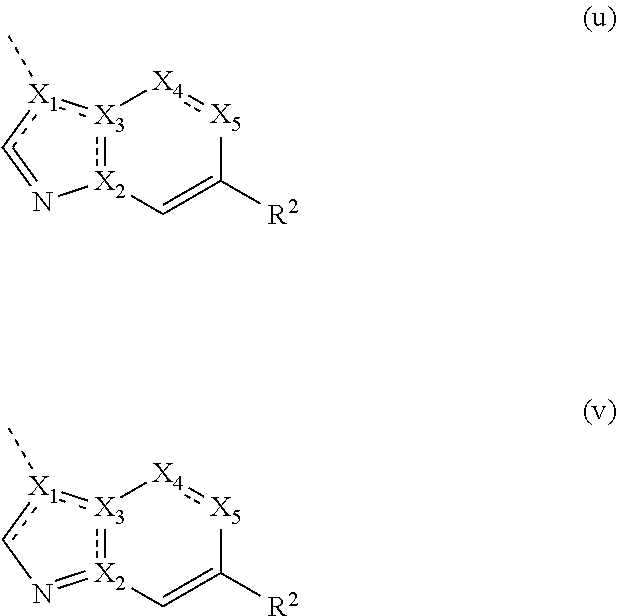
[X2]12:[X3](:[X1](C)c=N1)[X4]:[X5]C([R2])=C2.[X2]12:[X3](:[X1](C)cN=1)[X4]:[X5]C([R2])=C2
